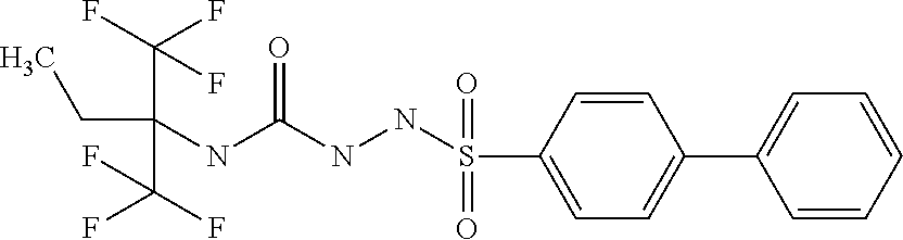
CCC(C(F)(F)F)(NC(NNS(=O)(=O)C1=CC=C(C2=CC=CC=C2)C=C1)=O)C(F)(F)F
